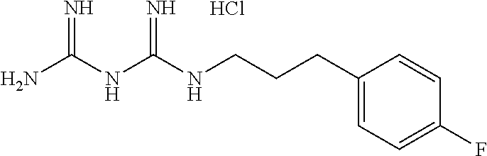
C(CCC1=CC=C(F)C=C1)NC(NC(N)=N)=N.Cl
